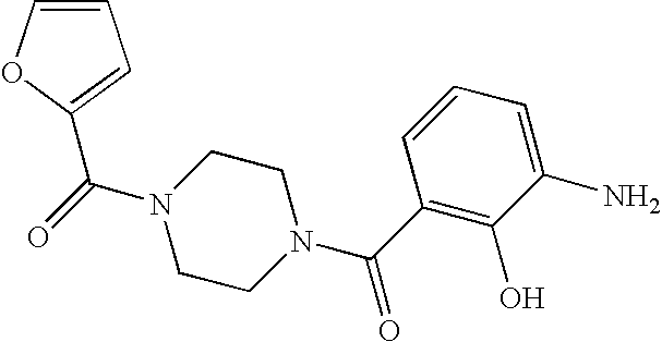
C1=COC(C(=O)N2CCN(C(C3=C(O)C(N)=CC=C3)=O)CC2)=C1
